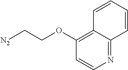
C1(OCC[N2])=C2C(=NC=C1)C=CC=C2
